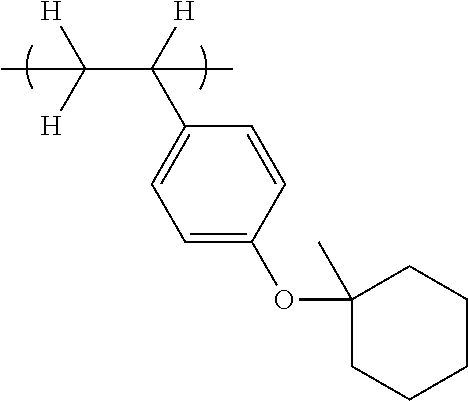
C1=C(OC2(C)CCCCC2)C=CC(C([H])(C([H])([H])C)C)=C1
